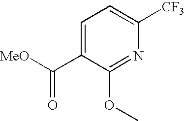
C1=C(C([MeO])=O)C(OC)=NC([CF3])=C1
